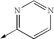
N1=C(->C)C=CN=C1
